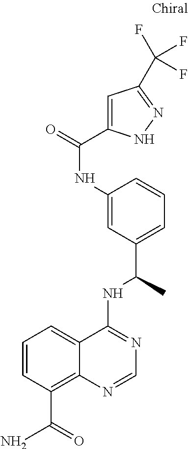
C1=CC(C(=O)N)=C2C(=C1)C(NC(C1=CC=CC(NC(=O)C3=CC(C(F)(F)F)=NN3)=C1)C)=NC=N2
